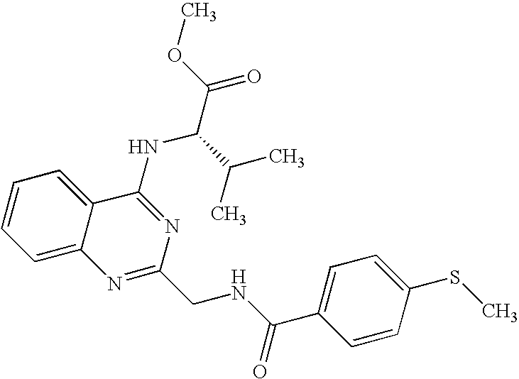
C12=CC=CC=C1C(NC(C(=O)OC)C(C)C)=NC(CNC(C1=CC=C(SC)C=C1)=O)=N2
